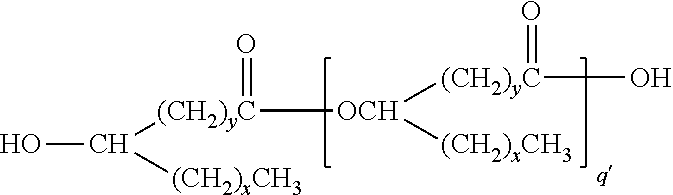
[(CH2)yC]([OCH]([(CH2)yC](=O)O)[(CH2)xCH3])(=O)C([(CH2)xCH3])O
